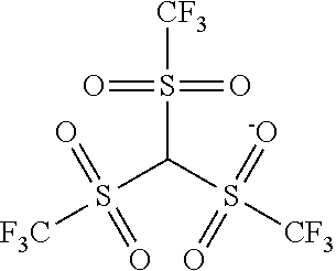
S(C(S([CF3])(=[-O])=O)S([F3C])(=O)=O)([CF3])(=O)=O
